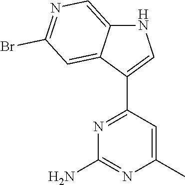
N1C2=CN=C(Br)C=C2C(C2=NC(N)=NC(C)=C2)=C1
